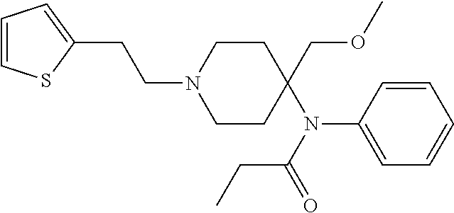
C1=CSC(CCN2CCC(N(C3=CC=CC=C3)C(=O)CC)(COC)CC2)=C1
